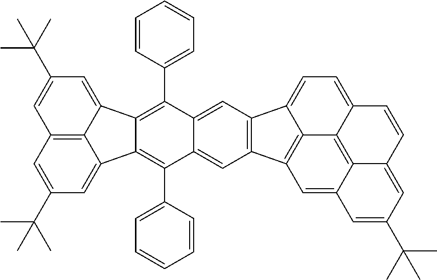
C12=C3C(=CC(C(C)(C)C)=C1)C1=C(C4=CC=CC=C4)C4=CC5=C(C=C4C(C4=CC=CC=C4)=C1C3=CC(C(C)(C)C)=C2)C1=CC=C2C3=C4C(=CC5=C31)C=C(C(C)(C)C)C=C4C=C2
